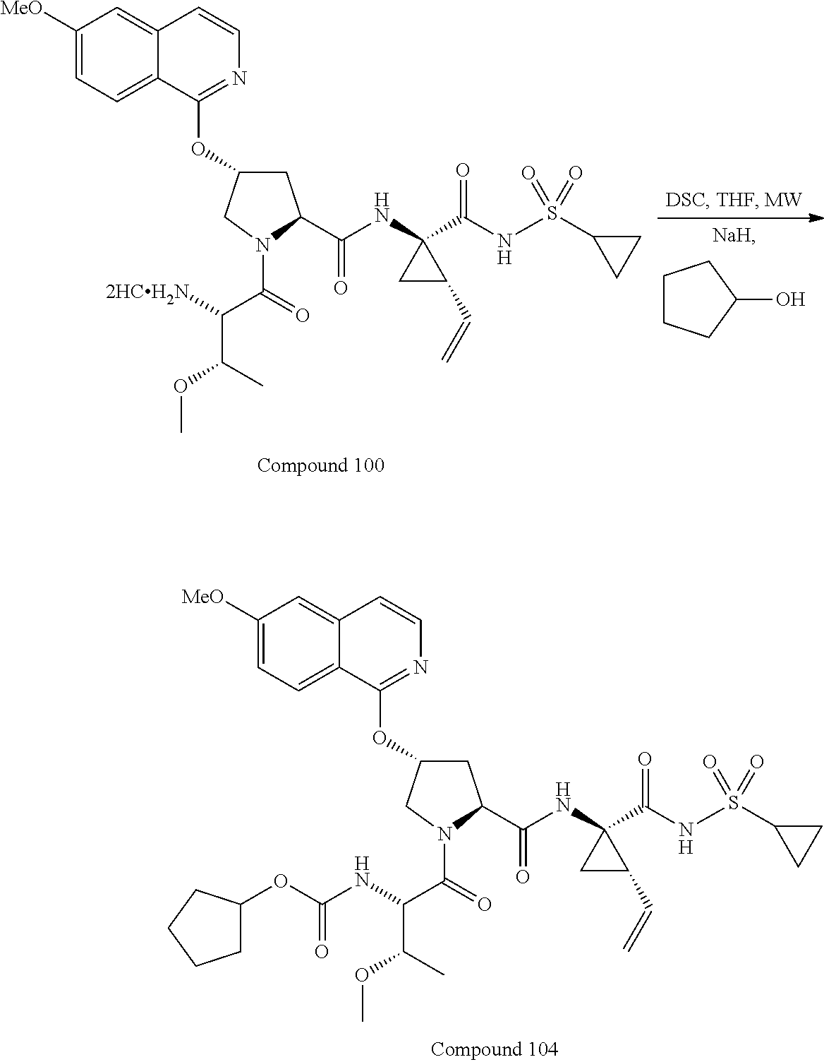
C1([MeO])=CC=C2C(=C1)C=CN=C2OC1CC(C(NC2(C(NS(C3CC3)(=O)=O)=O)CC2C=C)=O)N(C(C(NC(OC2CCCC2)=O)C(OC)C)=O)C1.C1([MeO])=CC=C2C(=C1)C=CN=C2OC1CC(C(NC2(C(NS(C3CC3)(=O)=O)=O)CC2C=C)=O)N(C(C([2HCH2N])C(OC)C)=O)C1.C1CCC(O)C1
